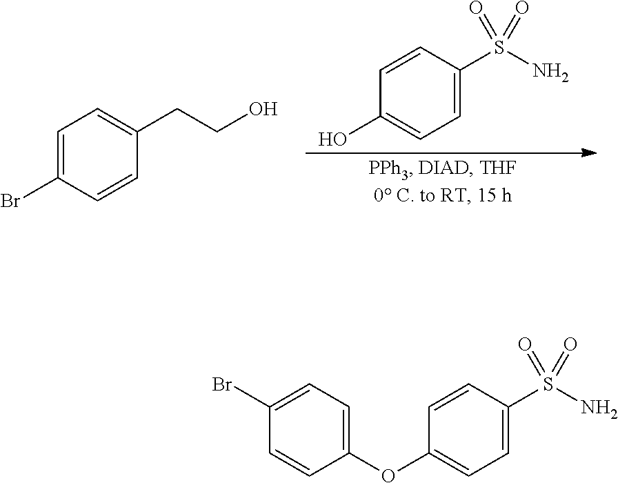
C1=CC(S(N)(=O)=O)=CC=C1O.C1=C(Br)C=CC(CCO)=C1.C1(Br)=CC=C(OC2=CC=C(S(N)(=O)=O)C=C2)C=C1
